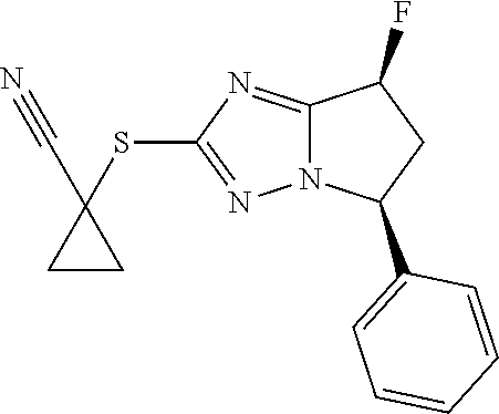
C12=NC(SC3(C#N)CC3)=NN1C(C1=CC=CC=C1)CC2F
